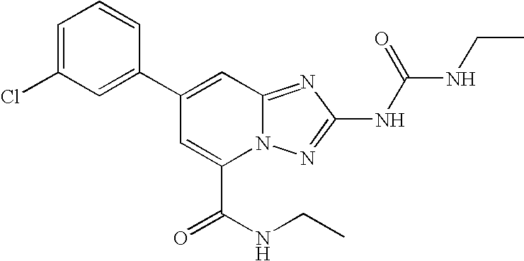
C1(C2=CC3=NC(NC(=O)NCC)=NN3C(C(NCC)=O)=C2)=CC(Cl)=CC=C1
